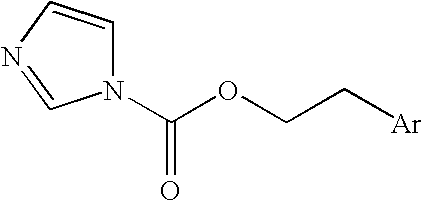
C1=CN=CN1C(OCC[Ar])=O
